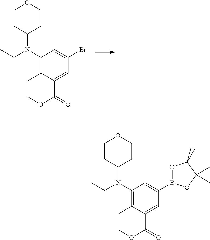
C1(N(C2CCOCC2)CC)=C(C)C(C(=O)OC)=CC(Br)=C1.C1(N(C2CCOCC2)CC)=C(C)C(C(=O)OC)=CC(B2OC(C)(C)C(C)(C)O2)=C1
